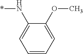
*NC1=CC=CC=C1OC
